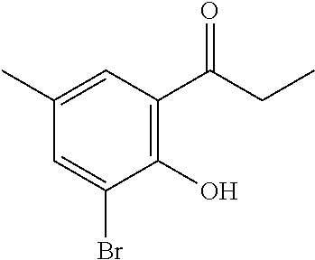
C1(C)=CC(C(=O)CC)=C(O)C(Br)=C1
